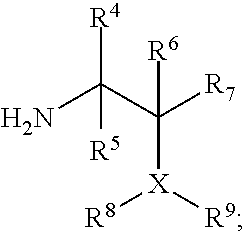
NC(C([R7])([R6])[X]([R8])[R9])([R5])[R4]
